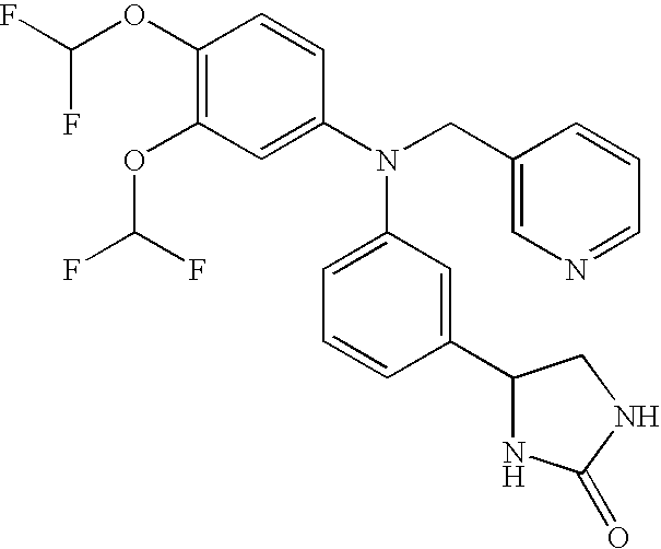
C1(OC(F)F)=C(OC(F)F)C=C(N(CC2=CN=CC=C2)C2=CC=CC(C3NC(=O)NC3)=C2)C=C1
